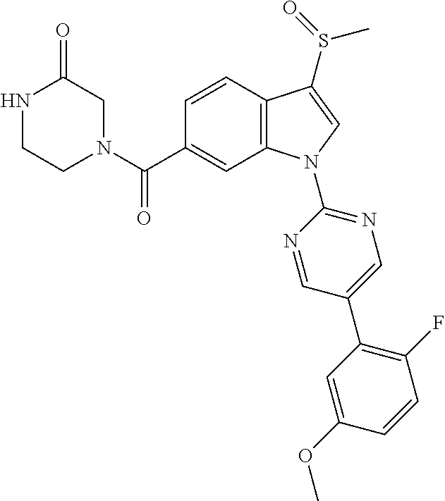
N1CCN(C(C2=CC3=C(C=C2)C(S(=O)C)=CN3C2=NC=C(C3=C(F)C=CC(OC)=C3)C=N2)=O)CC1=O
